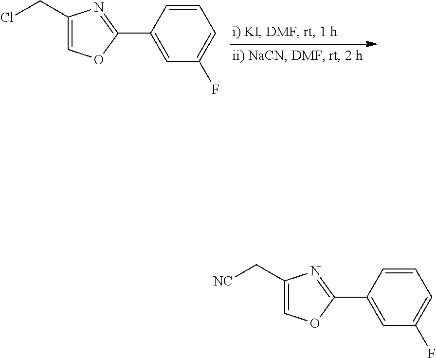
C1(C2=CC(F)=CC=C2)=NC(CCl)=CO1.C1(C2=CC(F)=CC=C2)=NC(C[NC])=CO1
